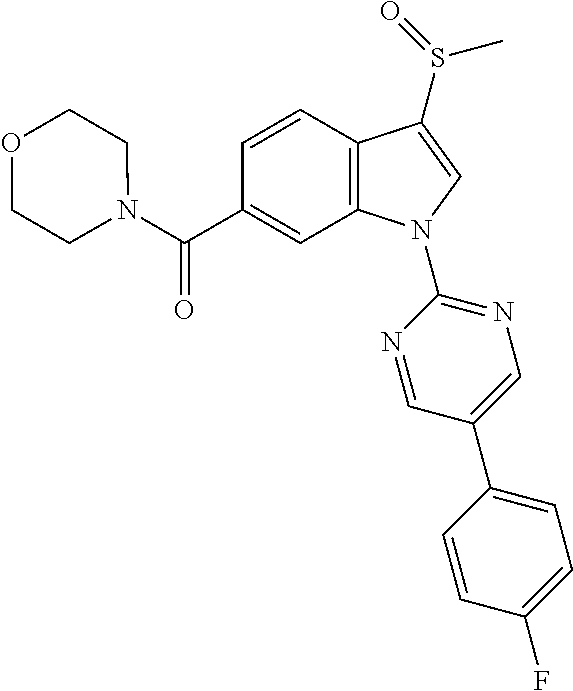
C(C1=CC2=C(C=C1)C(S(C)=O)=CN2C1=NC=C(C2=CC=C(F)C=C2)C=N1)(=O)N1CCOCC1
